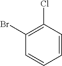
C1(Br)=C(Cl)C=CC=C1
